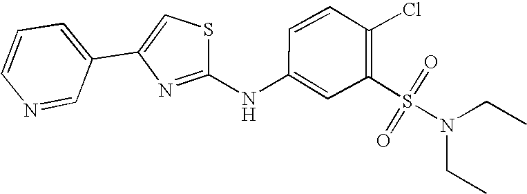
C1=CN=CC(C2=CSC(NC3=CC(S(N(CC)CC)(=O)=O)=C(Cl)C=C3)=N2)=C1
